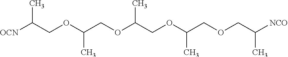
[OCN]C(COC(COC(COC(COCC([NCO])C)C)C)C)C
